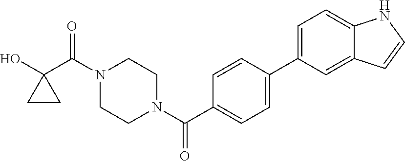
OC1(C(N2CCN(C(=O)C3=CC=C(C4=CC=C5C(=C4)C=CN5)C=C3)CC2)=O)CC1
